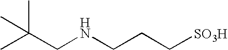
CC(CNCCC[SO3H])(C)C
